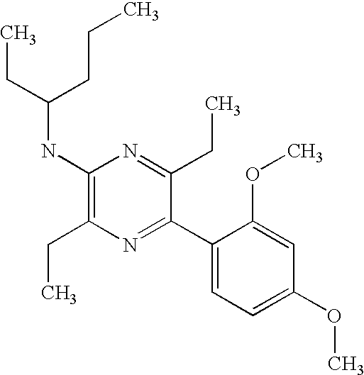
C1(NC(CCC)CC)=C(CC)N=C(C2=CC=C(OC)C=C2OC)C(CC)=N1
